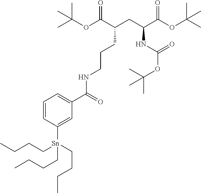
C(C(CC(NC(OC(C)(C)C)=O)C(OC(C)(C)C)=O)C(OC(C)(C)C)=O)CCNC(C1=CC=CC([Sn](CCCC)(CCCC)CCCC)=C1)=O
